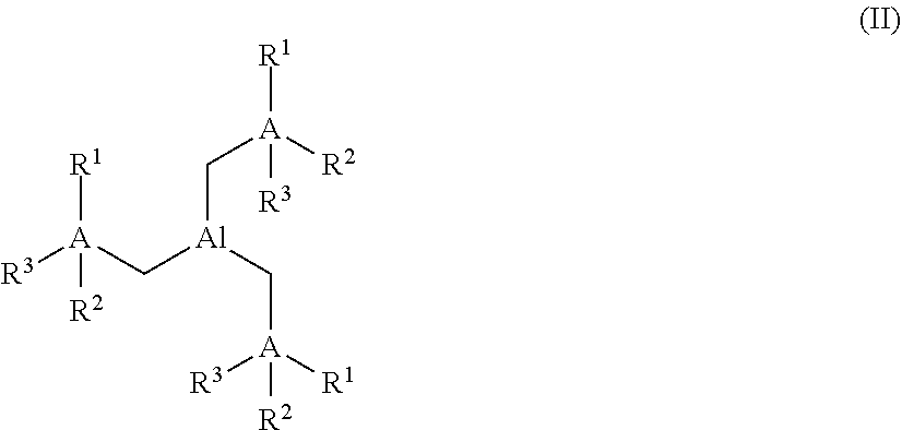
[A](C[Al](C[A]([R1])([R3])[R2])C[A]([R1])([R2])[R3])([R3])([R1])[R2]
